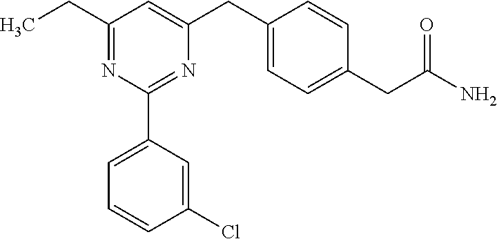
C1(CC)=NC(C2=CC=CC(Cl)=C2)=NC(CC2=CC=C(CC(N)=O)C=C2)=C1
